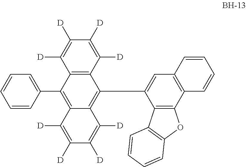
C12=C(C([D])=C([D])C([D])=C1[D])C(C1=CC3=C(C4=C1C1=C(O4)C=CC=C1)C=CC=C3)=C1C(=C2C2=CC=CC=C2)C([D])=C([D])C([D])=C1[D]
